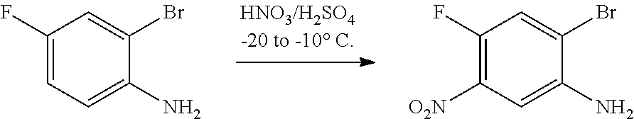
C1(F)=CC=C(N)C(Br)=C1.C1(F)=C([O2N])C=C(N)C(Br)=C1
